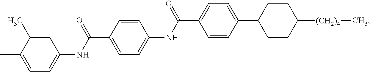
C1=C(C)C(C)=CC=C1NC(C1=CC=C(NC(C2=CC=C(C3CCC([(CH2)4]C)CC3)C=C2)=O)C=C1)=O
